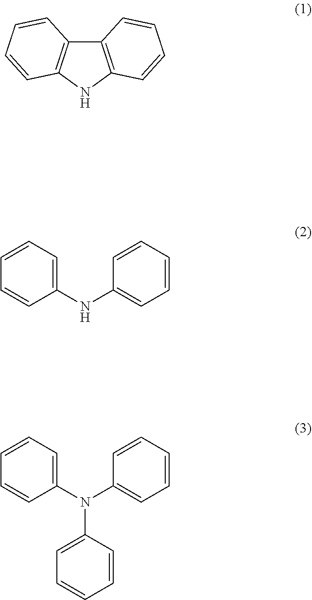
C12=C(NC3=C1C=CC=C3)C=CC=C2.C1(NC2=CC=CC=C2)=CC=CC=C1.C1(N(C2=CC=CC=C2)C2=CC=CC=C2)=CC=CC=C1
